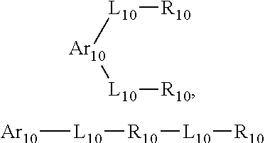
[L10]([Ar10][L10][R10])[R10].[Ar10][L10][R10][L10][R10]
